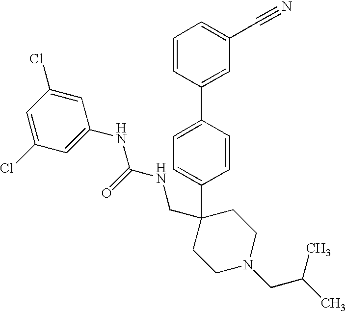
C1=C(Cl)C=C(NC(NCC2(C3=CC=C(C4=CC(C#N)=CC=C4)C=C3)CCN(CC(C)C)CC2)=O)C=C1Cl
